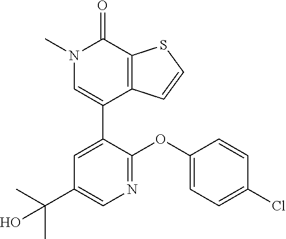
S1C=CC2=C1C(=O)N(C)C=C2C1=CC(C(C)(C)O)=CN=C1OC1=CC=C(Cl)C=C1
